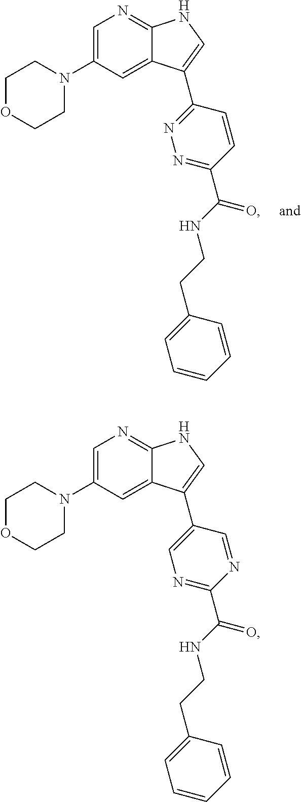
C1=C(N2CCOCC2)C=C2C(=N1)NC=C2C1=CN=C(C(NCCC2=CC=CC=C2)=O)N=C1.C1=C(N2CCOCC2)C=C2C(=N1)NC=C2C1=NN=C(C(NCCC2=CC=CC=C2)=O)C=C1
